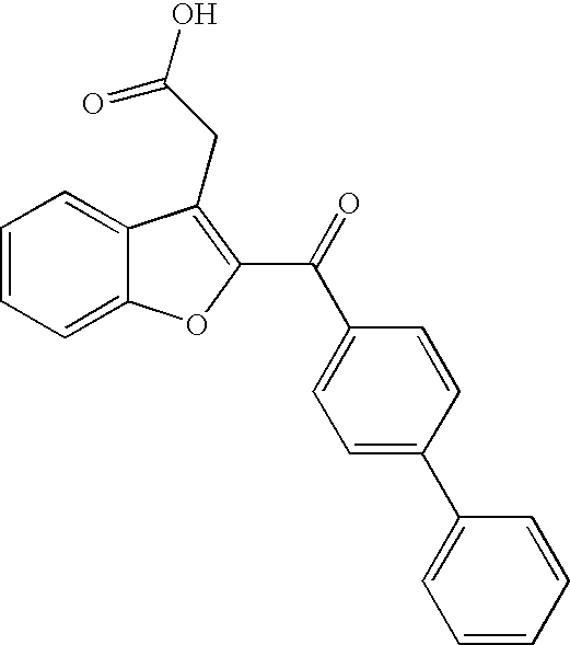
C1=CC=C2C(=C1)C(CC(O)=O)=C(C(=O)C1=CC=C(C3=CC=CC=C3)C=C1)O2
